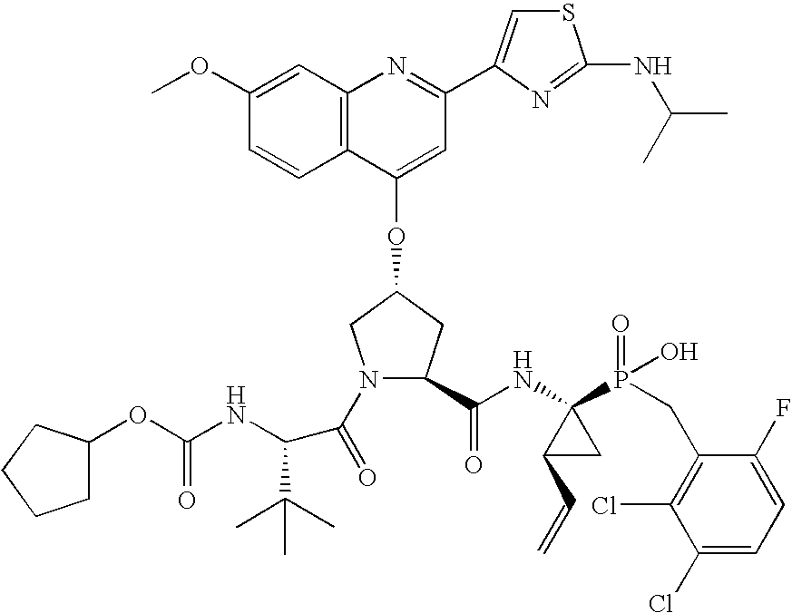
C12=C(C(OC3CN(C(=O)C(C(C)(C)C)NC(OC4CCCC4)=O)C(C(NC4(P(=O)(O)CC5=C(Cl)C(Cl)=CC=C5F)C(C=C)C4)=O)C3)=CC(C3=CSC(NC(C)C)=N3)=N1)C=CC(OC)=C2
